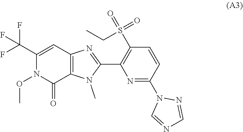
C1(C(F)(F)F)=CC2=C(C(=O)N1OC)N(C)C(C1=C(S(=O)(=O)CC)C=CC(N3C=NC=N3)=N1)=N2
